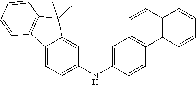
C1=CC2=C(C3=CC=C(NC4=CC5=C(C6=C(C=C5)C=CC=C6)C=C4)C=C3C2(C)C)C=C1
